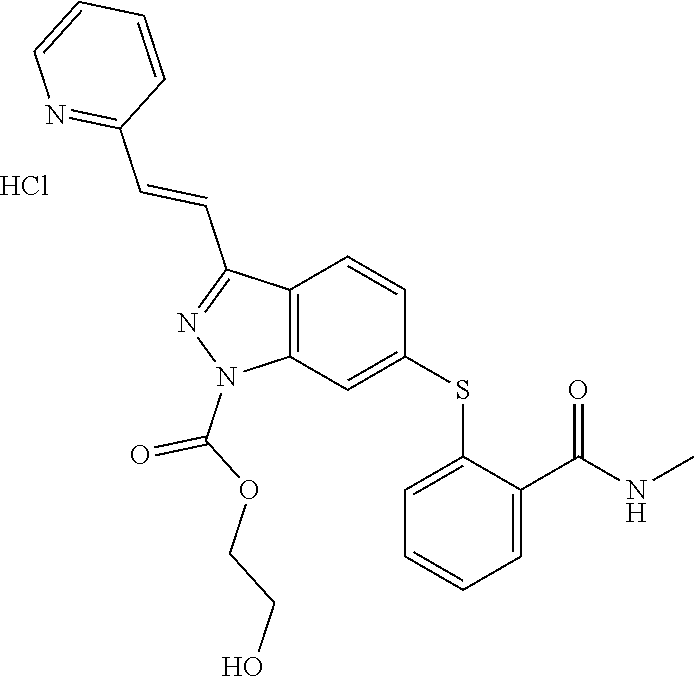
C1(SC2=CC3=C(C=C2)C(C=CC2=NC=CC=C2)=NN3C(=O)OCCO)=CC=CC=C1C(NC)=O.Cl
